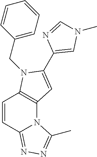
C12=C(N(CC3=CC=CC=C3)C(C3=CN(C)C=N3)=C1)C=CC1=NN=C(C)N21
